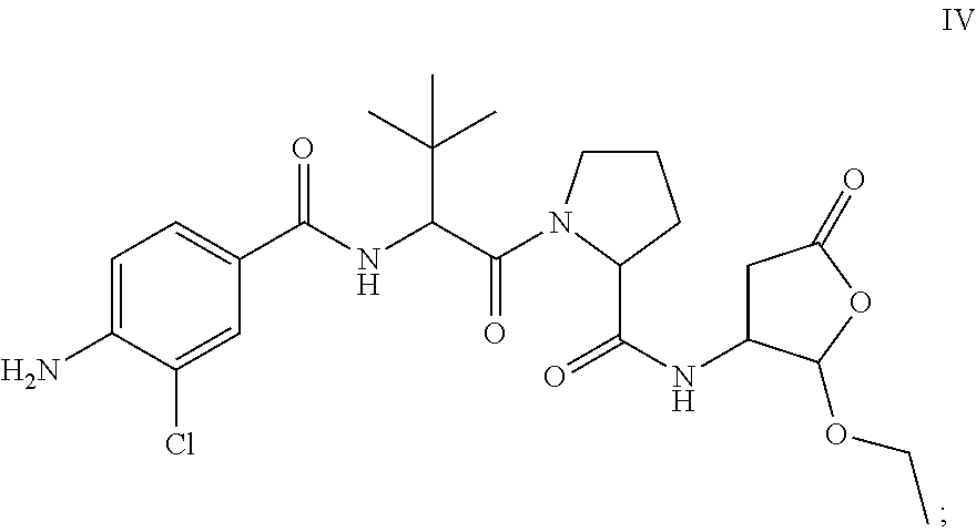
C1=C(N)C(Cl)=CC(C(=O)NC(C(=O)N2CCCC2C(NC2CC(=O)OC2OCC)=O)C(C)(C)C)=C1
